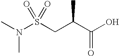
CN(S(CC(C(O)=O)C)(=O)=O)C
